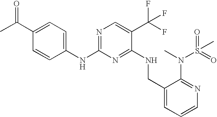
C1(NC2=CC=C(C(=O)C)C=C2)=NC=C(C(F)(F)F)C(NCC2=CC=CN=C2N(C)S(C)(=O)=O)=N1
